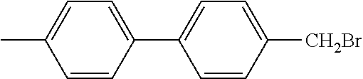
C1=C(C)C=CC(C2=CC=C([CH2Br])C=C2)=C1
